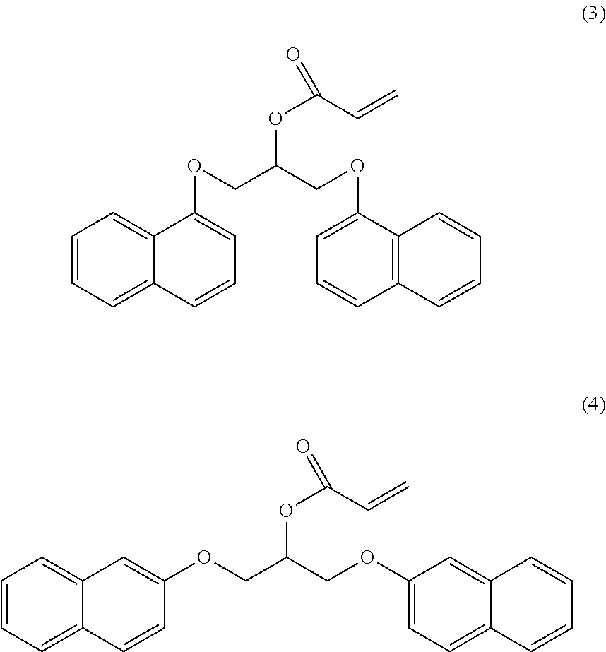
C1=CC=C2C(=C1)C(OCC(COC1=CC=CC3=C1C=CC=C3)OC(C=C)=O)=CC=C2.C1=CC=C2C(=C1)C=C(OCC(COC1=CC=C3C(=C1)C=CC=C3)OC(C=C)=O)C=C2
